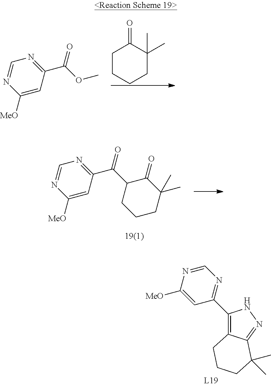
C1=NC([MeO])=CC(C(C2C(=O)C(C)(C)CCC2)=O)=N1.N1=CN=C(C2=C3C(=NN2)C(C)(C)CCC3)C=C1[MeO].C1=NC([MeO])=CC(C(OC)=O)=N1.C1CCCC(C)(C)C1=O
